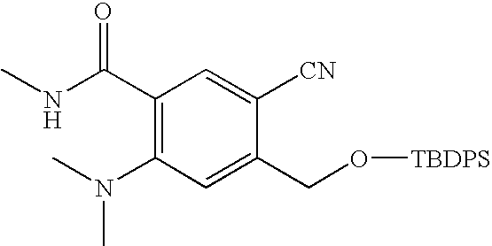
N(C1=C(C(NC)=O)C=C([CN])C(CO[TBDPS])=C1)(C)C
